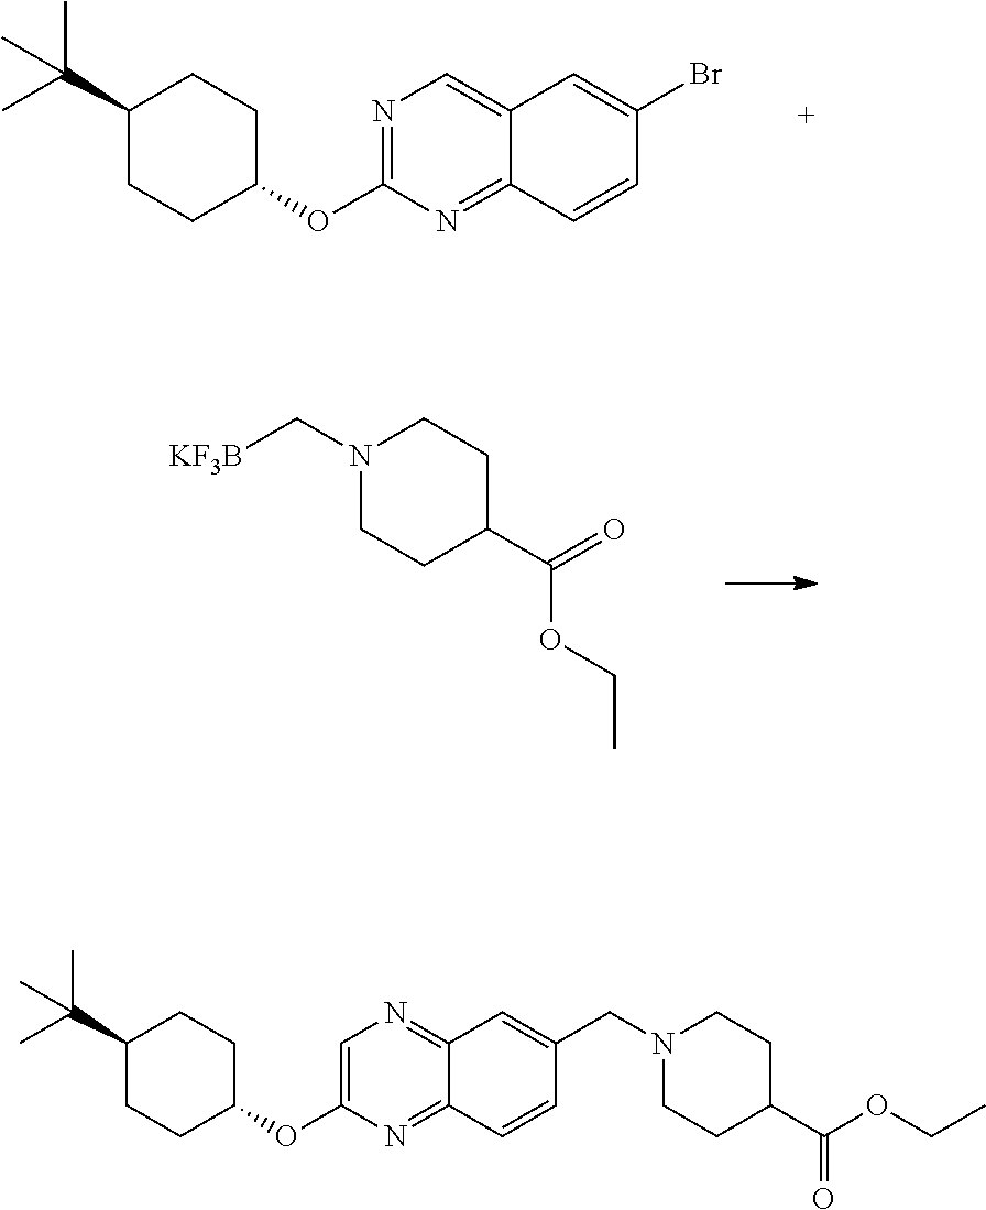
N1=C(OC2CCC(C(C)(C)C)CC2)N=C2C(=C1)C=C(Br)C=C2.N1(C[KF3B])CCC(C(=O)OCC)CC1.C1=C(OC2CCC(C(C)(C)C)CC2)N=C2C(=N1)C=C(CN1CCC(C(OCC)=O)CC1)C=C2
